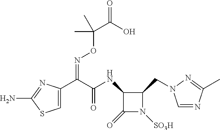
C1(C(C(NC2C(CN3C=NC(C)=N3)N([SO3H])C2=O)=O)=NOC(C)(C(O)=O)C)=CSC(N)=N1
